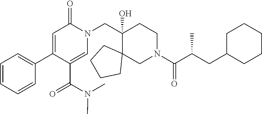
C1=CC=CC(C2=CC(=O)N(CC3(O)C4(CN(C(C(CC5CCCCC5)C)=O)CC3)CCCC4)C=C2C(=O)N(C)C)=C1
